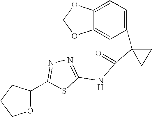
C1=C2C(=CC(C3(C(=O)NC4=NN=C(C5OCCC5)S4)CC3)=C1)OCO2
